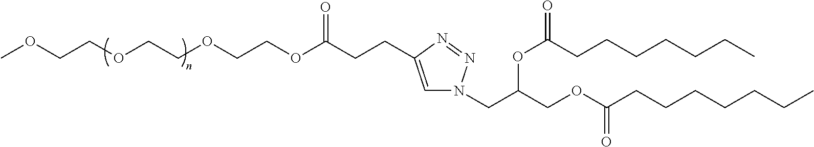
COCCOCCOCCOC(CCC1=CN(CC(COC(CCCCCCC)=O)OC(CCCCCCC)=O)N=N1)=O
